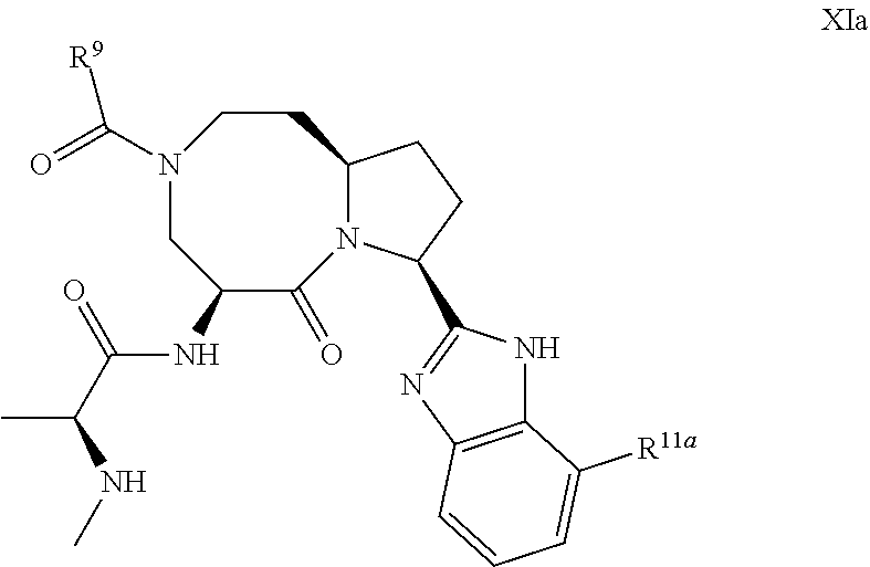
C1(NC(C(C)NC)=O)C(=O)N2C(CCN(C(=O)[R9])C1)CCC2C1=NC2=C(N1)C([R11a])=CC=C2
